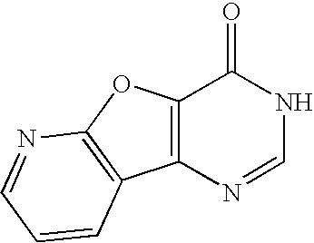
C12=C(N=CNC1=O)C1=C(O2)N=CC=C1
